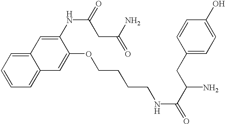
C1=CC=C2C(=C1)C=C(NC(CC(=O)N)=O)C(OCCCCNC(=O)C(CC1=CC=C(O)C=C1)N)=C2
